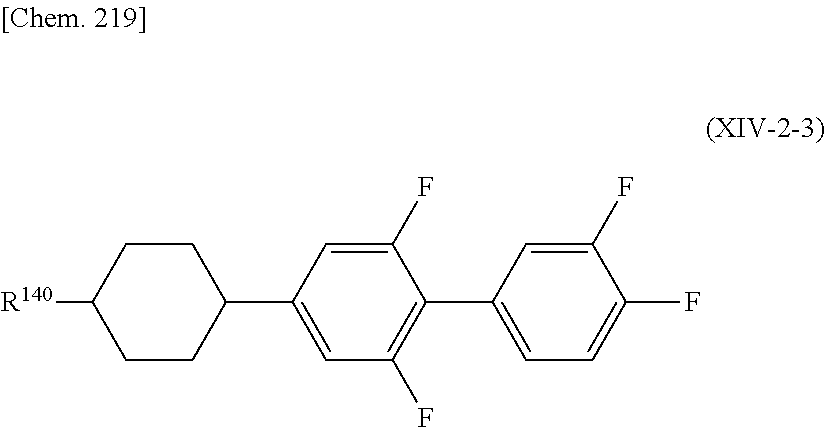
[R140]C1CCC(C2=CC(F)=C(C3=CC=C(F)C(F)=C3)C(F)=C2)CC1
